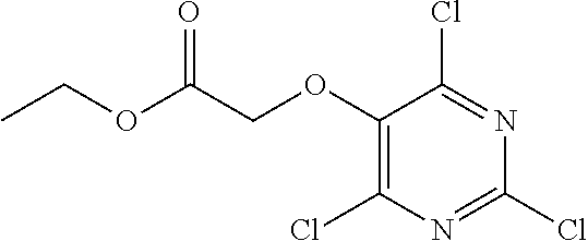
C1(OCC(OCC)=O)=C(Cl)N=C(Cl)N=C1Cl
